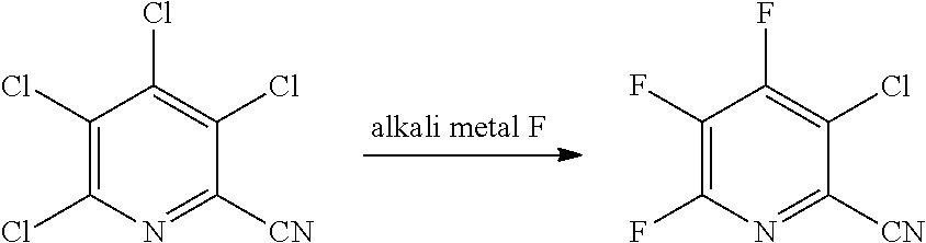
C1(Cl)=C(Cl)N=C([CN])C(Cl)=C1Cl.C1(F)=C(F)N=C([CN])C(Cl)=C1F
